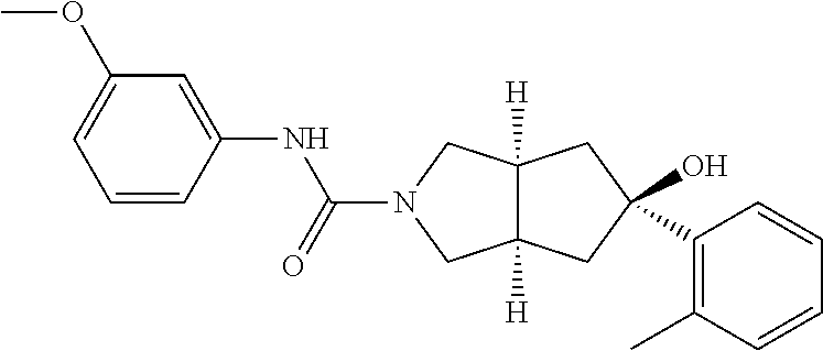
C1=CC=CC(C)=C1C1(O)CC2([H])C([H])(CN(C(NC3=CC(OC)=CC=C3)=O)C2)C1
